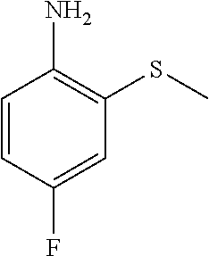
C1=CC(F)=CC(SC)=C1N
